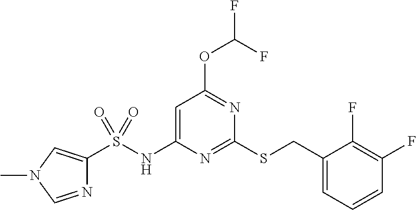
C1=C(NS(C2=CN(C)C=N2)(=O)=O)N=C(SCC2=CC=CC(F)=C2F)N=C1OC(F)F
